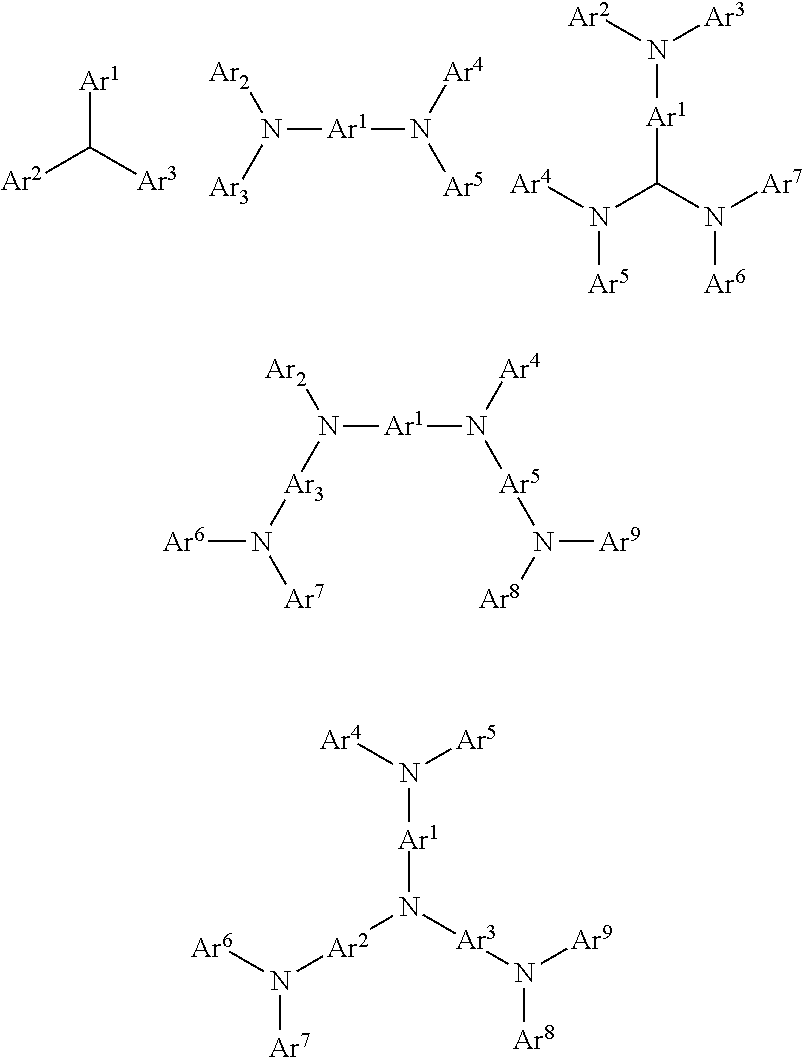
[Ar1]C([Ar3])[Ar2].N([Ar1]N([Ar5])[Ar4])([Ar3])[Ar2].[Ar1](C(N([Ar7])[Ar6])N([Ar4])[Ar5])N([Ar3])[Ar2].N([Ar1]N([Ar5]N([Ar9])[Ar8])[Ar4])([Ar3]N([Ar6])[Ar7])[Ar2].[Ar1](N([Ar3]N([Ar9])[Ar8])[Ar2]N([Ar6])[Ar7])N([Ar5])[Ar4]
